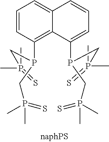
CP(CP(C1=C2C(=CC=C1)C=CC=C2P(CP(C)(=S)C)CP(C)(=S)C)CP(C)(=S)C)(=S)C
